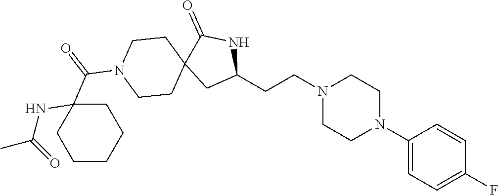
C1(N2CCN(CCC3NC(=O)C4(C3)CCN(C(=O)C3(NC(C)=O)CCCCC3)CC4)CC2)=CC=C(F)C=C1
